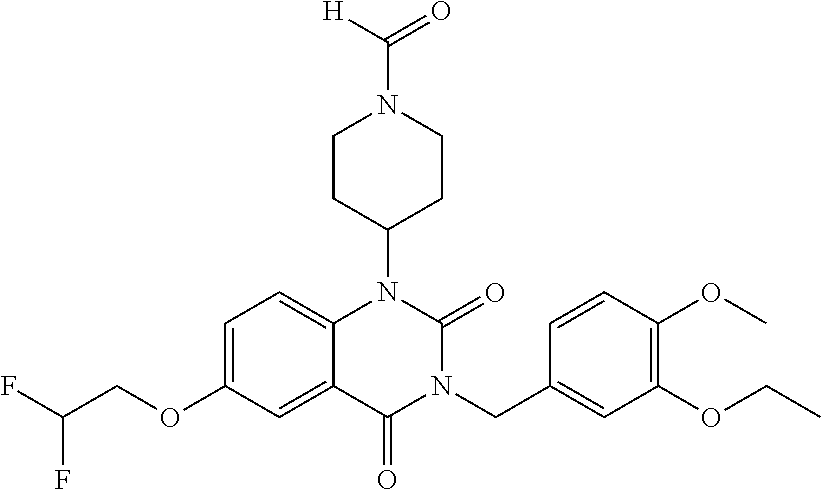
C1=C(OCC(F)F)C=C2C(=C1)N(C1CCN(C(=O)[H])CC1)C(=O)N(CC1=CC(OCC)=C(OC)C=C1)C2=O
